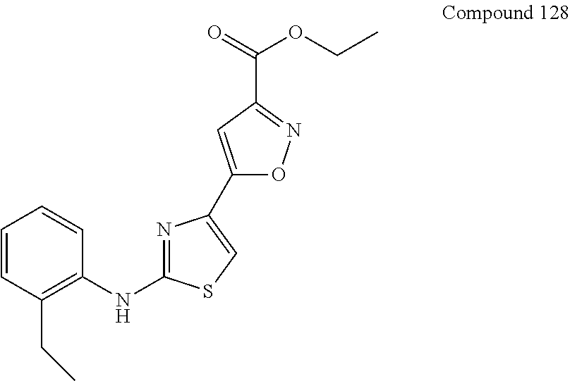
C1=CC(CC)=C(NC2=NC(C3=CC(C(=O)OCC)=NO3)=CS2)C=C1
